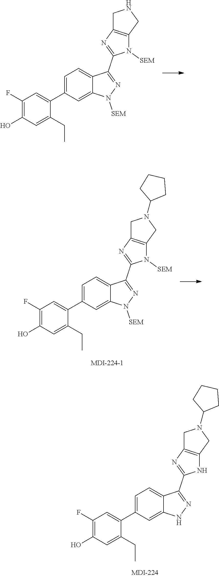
C1(C2=NN([SEM])C3=CC(C4=CC(F)=C(O)C=C4CC)=CC=C23)=NC2=C(CN(C3CCCC3)C2)N1[SEM].C1(C2=NN([SEM])C3=CC(C4=CC(F)=C(O)C=C4CC)=CC=C23)=NC2=C(CNC2)N1[SEM].C1(C2=NNC3=CC(C4=CC(F)=C(O)C=C4CC)=CC=C23)=NC2=C(CN(C3CCCC3)C2)N1
